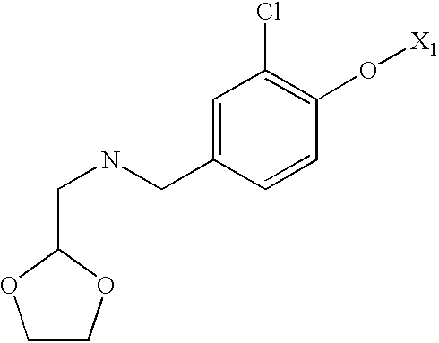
C(NCC1=CC(Cl)=C(O[X1])C=C1)C1OCCO1
